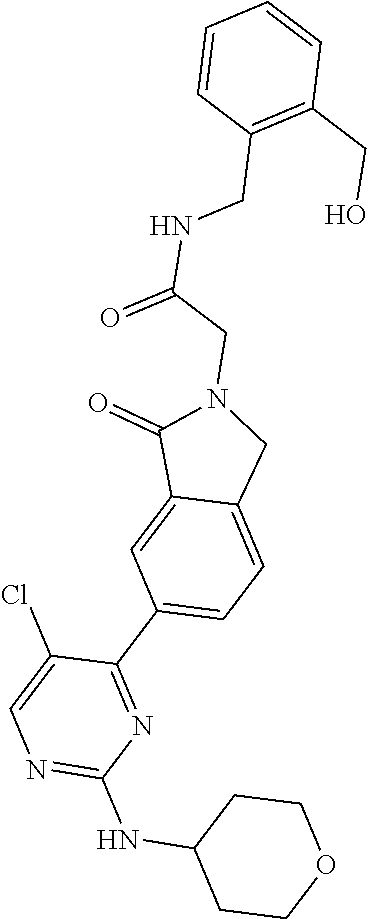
N1=C(NC2CCOCC2)N=C(C2=CC=C3C(=C2)C(=O)N(CC(=O)NCC2=C(CO)C=CC=C2)C3)C(Cl)=C1
